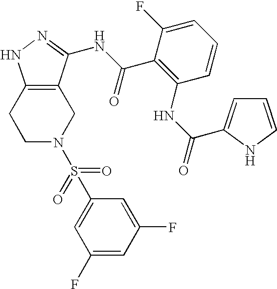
C1C2=C(CCN1S(C1=CC(F)=CC(F)=C1)(=O)=O)NN=C2NC(C1=C(NC(=O)C2=CC=CN2)C=CC=C1F)=O
